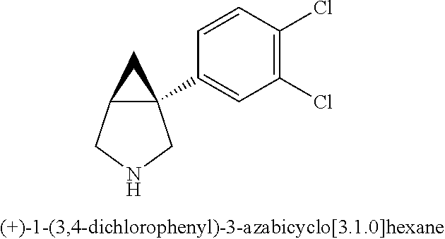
C1=CC(C23C(CNC2)C3)=CC(Cl)=C1Cl
